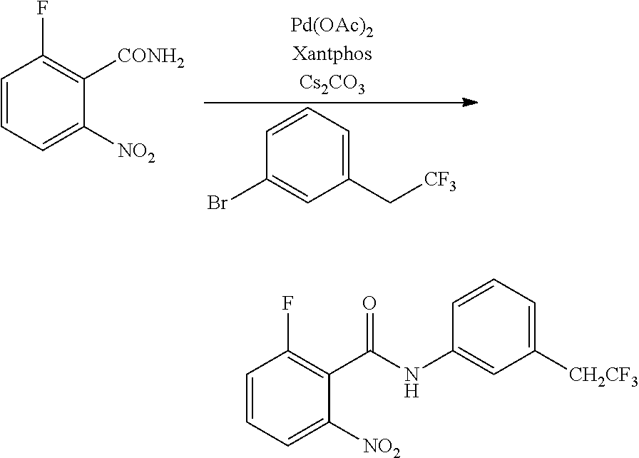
C1=CC=C(C[CF3])C=C1Br.C1=CC=C([NO2])C([CONH2])=C1F.C1=CC=C([NO2])C(C(NC2=CC([CH2CF3])=CC=C2)=O)=C1F
